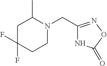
N1C(CN2CCC(F)(F)CC2C)=NOC1=O
